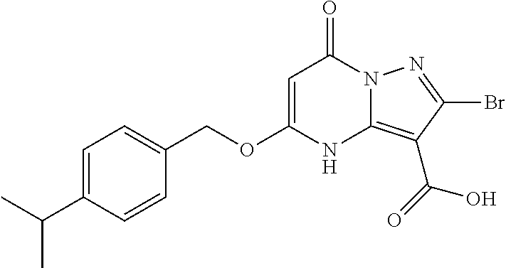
C1=C(OCC2=CC=C(C(C)C)C=C2)NC2=C(C(=O)O)C(Br)=NN2C1=O
